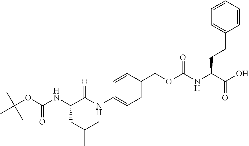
C(OC(NC(C(NC1=CC=C(COC(NC(C(O)=O)CCC2=CC=CC=C2)=O)C=C1)=O)CC(C)C)=O)(C)(C)C
